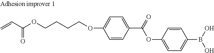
C(C(OCCCCOC1=CC=C(C(=O)OC2=CC=C(B(O)O)C=C2)C=C1)=O)=C
